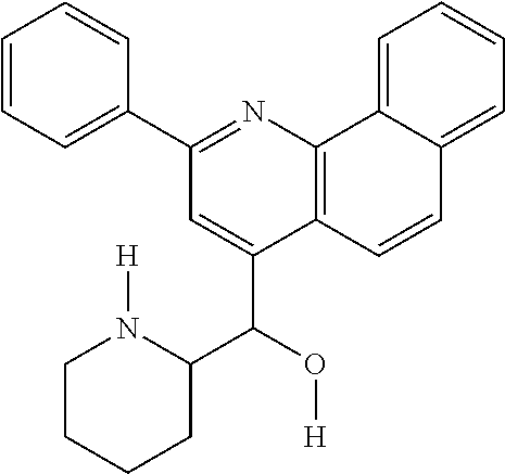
C1CCCC(C(C2=CC(C3=CC=CC=C3)=NC3=C2C=CC2=CC=CC=C32)O[H])N1[H]
